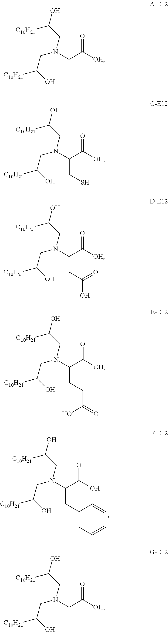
N(C(C(O)=O)CC1=CC=CC=C1)(CC(O)[C10H21])CC([C10H21])O.N(C(C([OH])=O)C)(CC(O)[C10H21])CC([C10H21])O.N(C(C([OH])=O)CS)(CC(O)[C10H21])CC([C10H21])O.N(C(C([OH])=O)CC(O)=O)(CC(O)[C10H21])CC([C10H21])O.N(C(C([OH])=O)CCC(=O)O)(CC(O)[C10H21])CC([C10H21])O.N(CC([OH])=O)(CC(O)[C10H21])CC([C10H21])O
